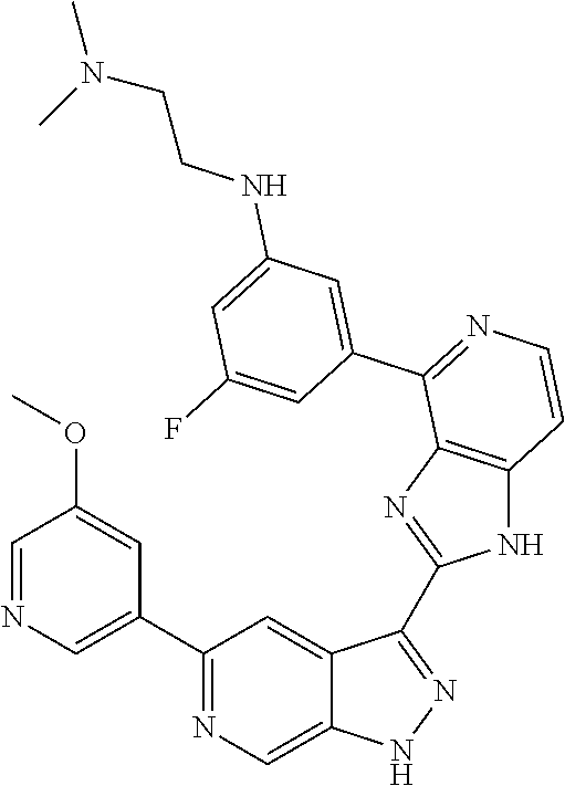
C1(C2=CN=CC(OC)=C2)=NC=C2C(=C1)C(C1=NC3=C(N1)C=CN=C3C1=CC(NCCN(C)C)=CC(F)=C1)=NN2
